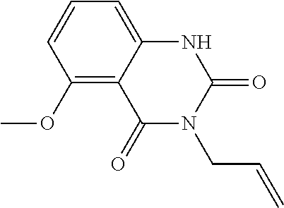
C1(OC)=C2C(=CC=C1)NC(=O)N(CC=C)C2=O
